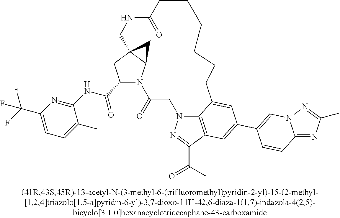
C1(C(NC2=NC(C(F)(F)F)=CC=C2C)=O)N2C3C(C1)(C3)CNC(=O)CCCCCCC1=CC(C3=CN4C(=NC(C)=N4)C=C3)=CC3=C1N(CC2=O)N=C3C(=O)C
